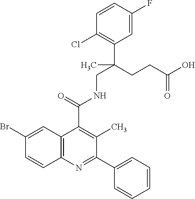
C1=CC2=C(C=C1Br)C(C(=O)NCC(CCC(O)=O)(C1=C(Cl)C=CC(F)=C1)C)=C(C)C(C1=CC=CC=C1)=N2
